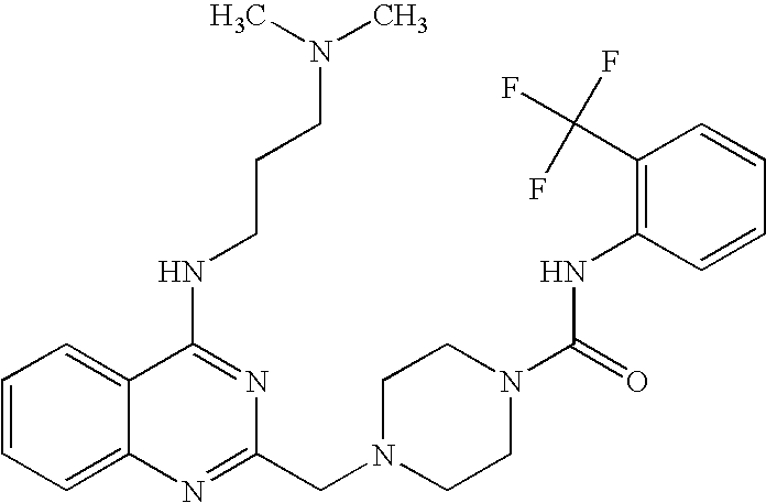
C1=CC=C2C(=C1)C(NCCCN(C)C)=NC(CN1CCN(C(=O)NC3=C(C(F)(F)F)C=CC=C3)CC1)=N2
